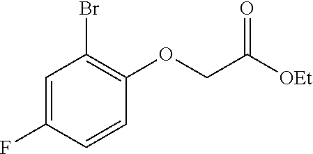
C1=CC(OCC(=O)[OEt])=C(Br)C=C1F
